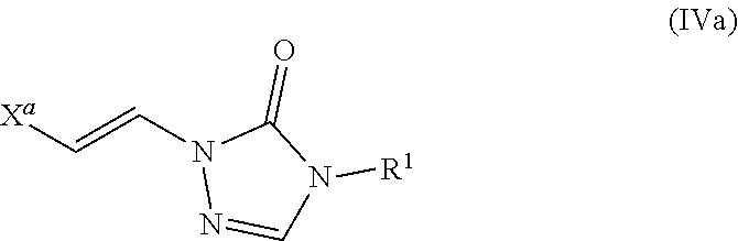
C(=CN1N=CN([R1])C1=O)[Xa]
